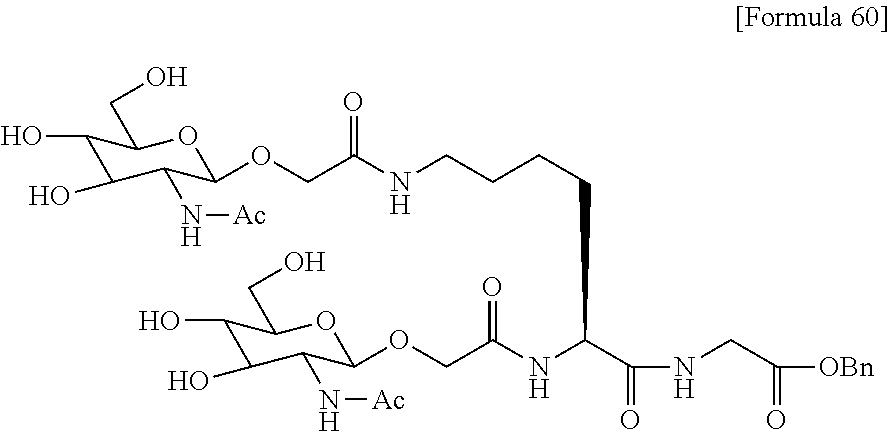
N(C(C(=O)NCC([OBn])=O)CCCCNC(COC1C(N[Ac])C(O)C(O)C(CO)O1)=O)C(COC1C(N[Ac])C(O)C(O)C(CO)O1)=O
